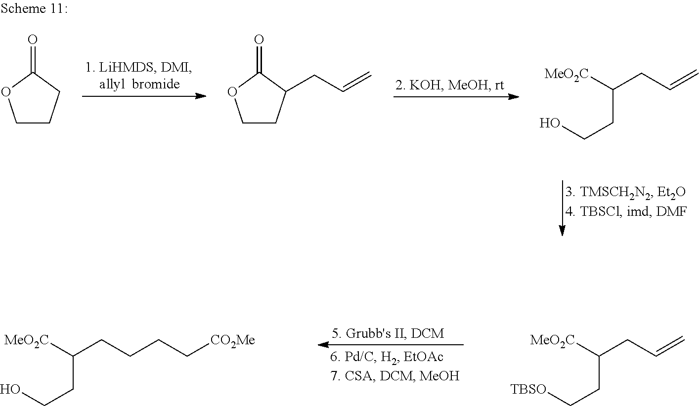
C1CCC(=O)O1.C1CC(CC=C)C(=O)O1.C(CCO)([MeO2C])CC=C.C(CCO)([MeO2C])CCCC[CO2Me].C(CC[TBSO])([MeO2C])CC=C
